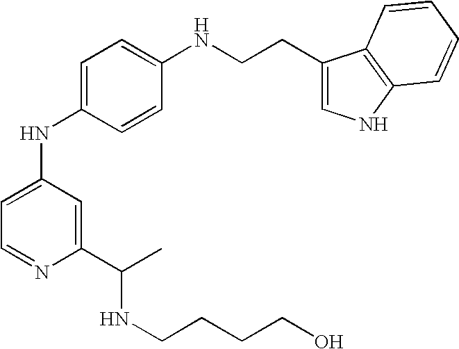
C1=C(NC2=CC=NC(C(C)NCCCCO)=C2)C=CC(NCCC2=CNC3=C2C=CC=C3)=C1
